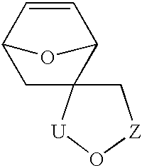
C1C2C=CC(C13C[Z]O[U]3)O2
